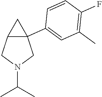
C12C(C3=CC(C)=C(F)C=C3)(CN(C(C)C)C1)C2
